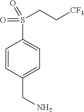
C1=CC(CN)=CC=C1S(=O)(=O)CC[CF3]
